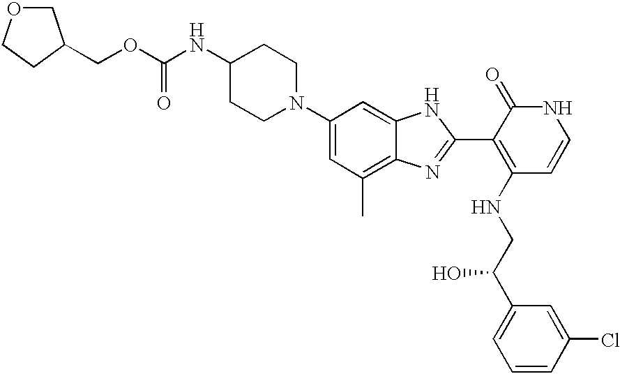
C1(N2CCC(NC(OCC3COCC3)=O)CC2)=CC(C)=C2C(=C1)NC(C1=C(NCC(C3=CC=CC(Cl)=C3)O)C=CNC1=O)=N2
